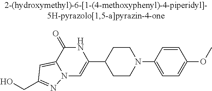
N12C=C(C3CCN(C4=CC=C(OC)C=C4)CC3)NC(=O)C1=CC(CO)=N2
